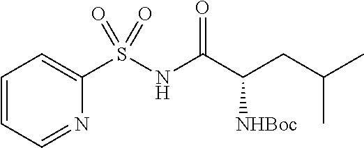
C1=CC=NC(S(NC(C(CC(C)C)[NHBoc])=O)(=O)=O)=C1
